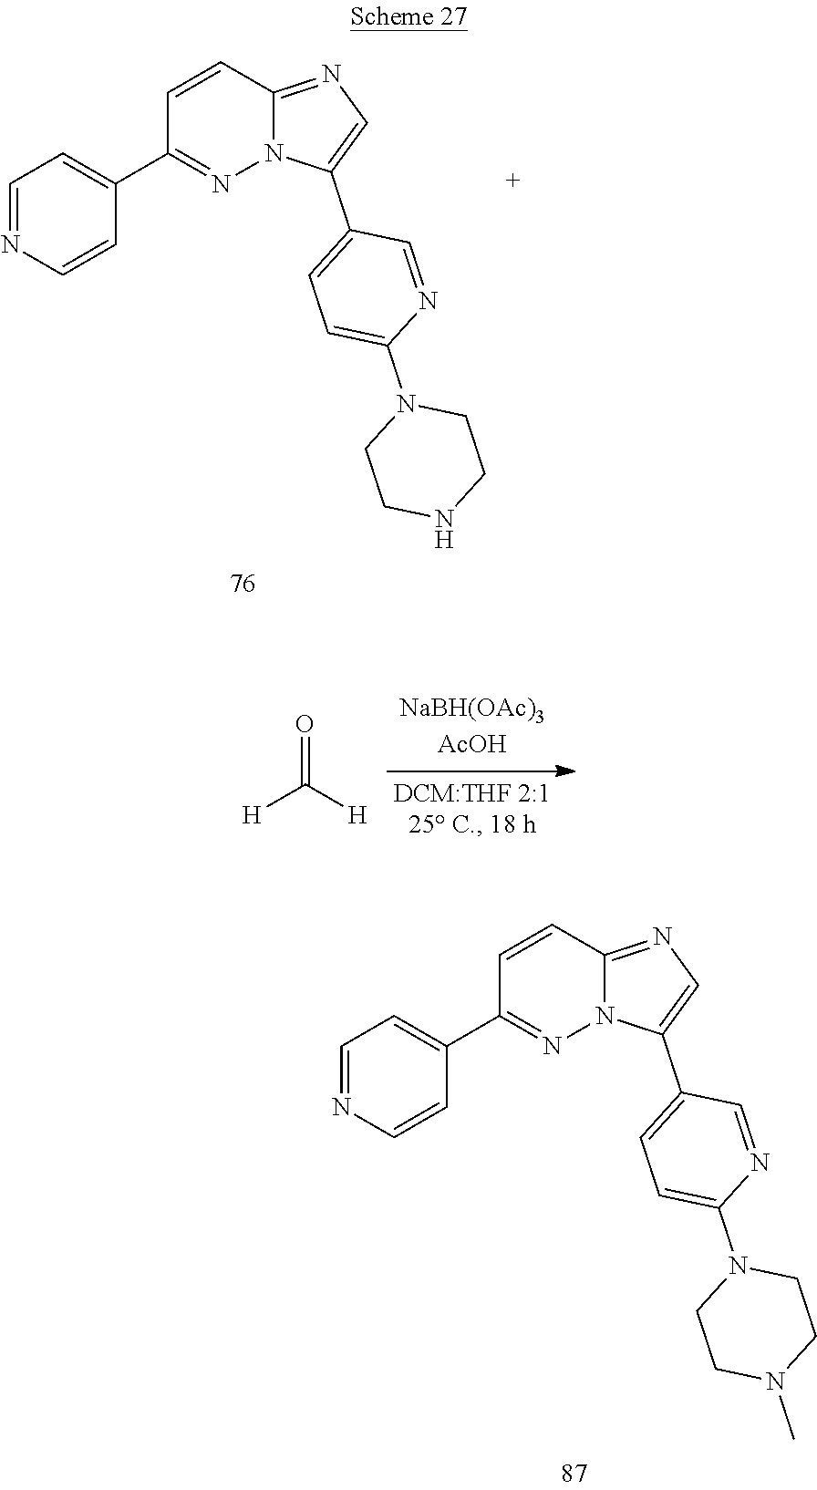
C1=NC=CC(C2=NN3C(=NC=C3C3=CC=C(N4CCN(C)CC4)N=C3)C=C2)=C1.C1=NC=CC(C2=NN3C(=NC=C3C3=CC=C(N4CCNCC4)N=C3)C=C2)=C1.[H]C(=O)[H]
